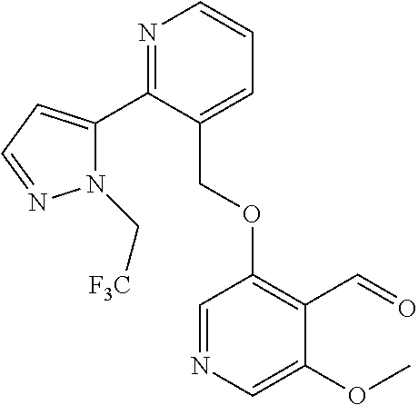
N1=C(C2=CC=NN2C[F3C])C(COC2=C(C=O)C(OC)=CN=C2)=CC=C1
